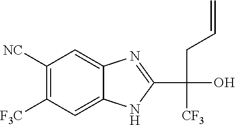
C1([NC])=C([F3C])C=C2C(=C1)N=C(C(CC=C)([CF3])O)N2
